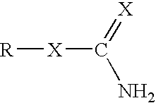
[R][X]C(N)=[X]
